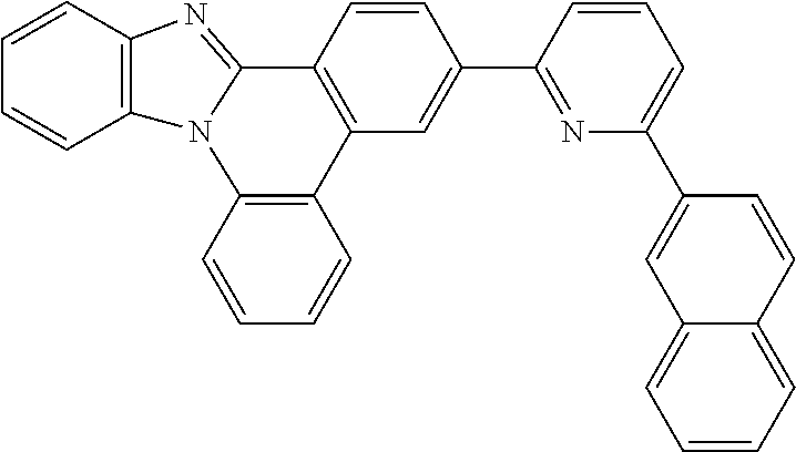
C1=CC2=C(C=C1)N1C(=NC3=C1C=CC=C3)C1=C2C=C(C2=NC(C3=CC4=CC=CC=C4C=C3)=CC=C2)C=C1
